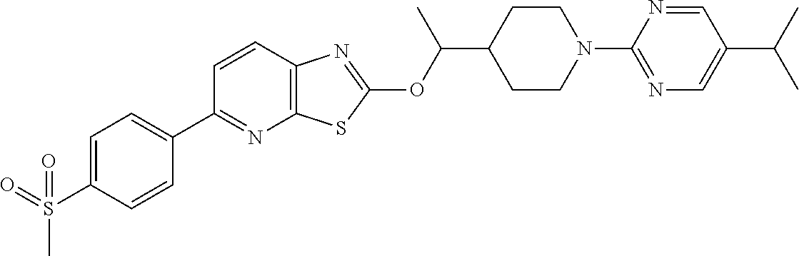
C1=CC2=C(N=C1C1=CC=C(S(=O)(C)=O)C=C1)SC(OC(C1CCN(C3=NC=C(C(C)C)C=N3)CC1)C)=N2
